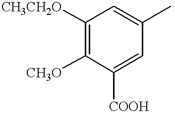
[CH3CH2O]C1=C([CH3O])C([COOH])=CC(C)=C1
